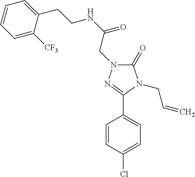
C1(=O)N(CC(NCCC2=CC=CC=C2[CF3])=O)N=C(C2=CC=C(Cl)C=C2)N1CC=C
